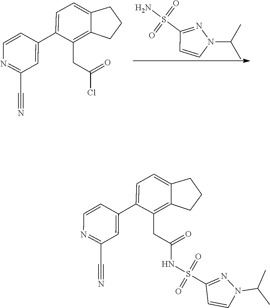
N1=C(S(=O)(N)=O)C=CN1C(C)C.C1(C#N)=NC=CC(C2=CC=C3C(=C2CC(=O)Cl)CCC3)=C1.C1(C#N)=NC=CC(C2=CC=C3C(=C2CC(=O)NS(=O)(=O)C2=NN(C(C)C)C=C2)CCC3)=C1
